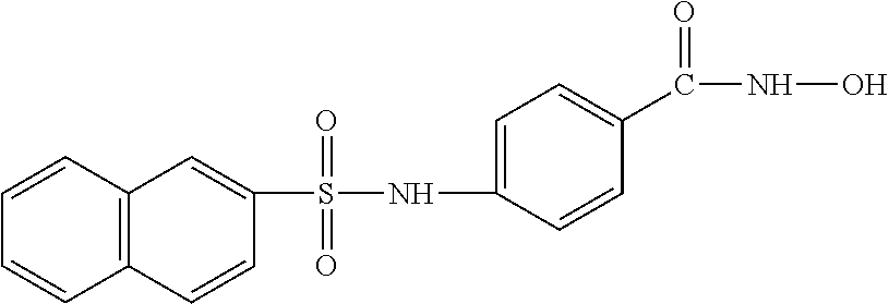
C12=C(C=CC=C1)C=C(S(NC1=CC=C(C(NO)=O)C=C1)(=O)=O)C=C2
